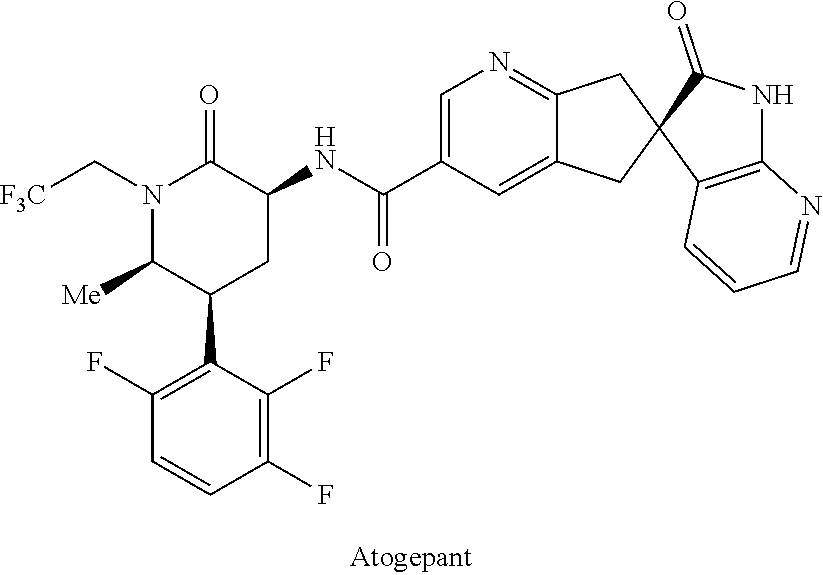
C1(F)=C(C2CC(NC(C3=CN=C4C(=C3)CC3(C4)C(=O)NC4=C3C=CC=N4)=O)C(=O)N(C[F3C])C2[Me])C(F)=C(F)C=C1
